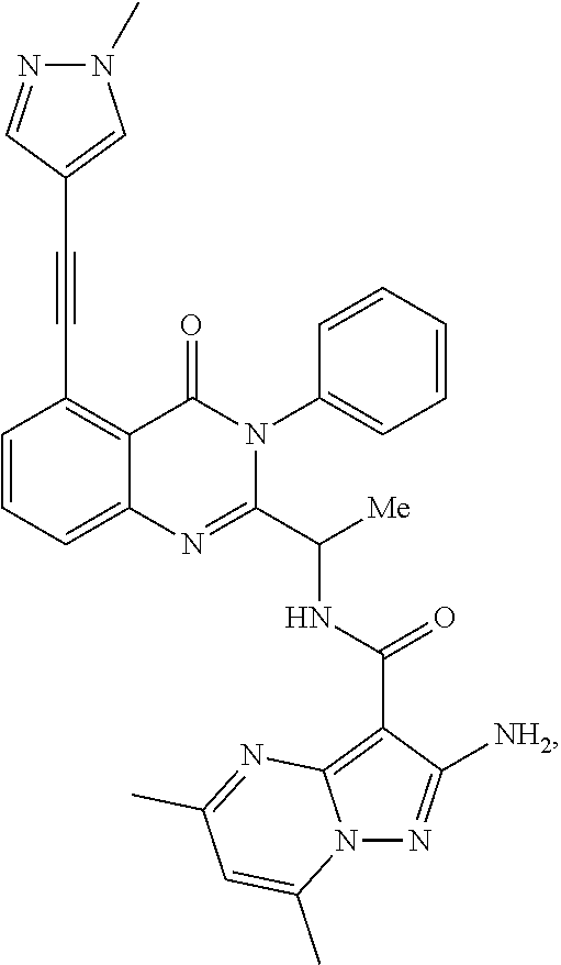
C12=CC=CC(C#CC3=CN(C)N=C3)=C1C(=O)N(C1=CC=CC=C1)C(C([Me])NC(C1=C3N(N=C1[NH2])C(C)=CC(C)=N3)=O)=N2
